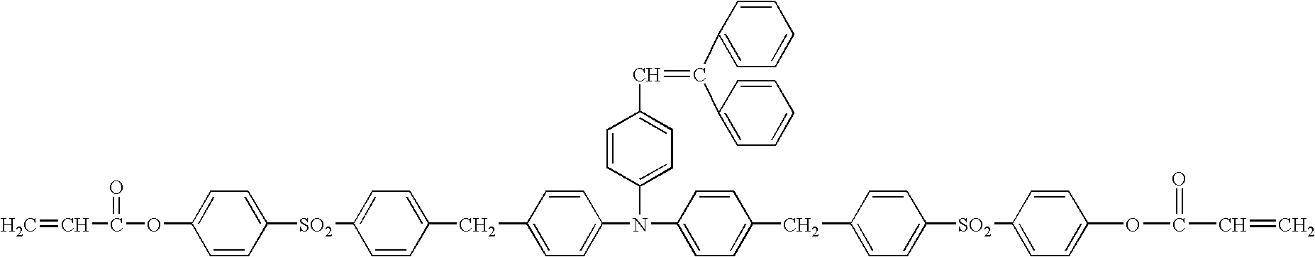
C=CC(=O)OC1=CC=C([SO2]C2=CC=C(CC3=CC=C(N(C4=CC=C(C=C(C5=CC=CC=C5)C5=CC=CC=C5)C=C4)C4=CC=C(CC5=CC=C([SO2]C6=CC=C(OC(=O)C=C)C=C6)C=C5)C=C4)C=C3)C=C2)C=C1
